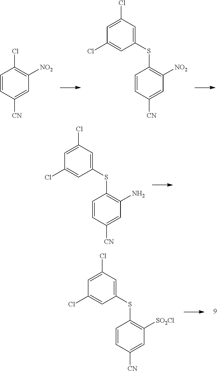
C1=CC([CN])=CC([NO2])=C1Cl.C1=CC([CN])=CC([NO2])=C1SC1=CC(Cl)=CC(Cl)=C1.C1=CC([CN])=CC(N)=C1SC1=CC(Cl)=CC(Cl)=C1.C1=CC([CN])=CC([SO2Cl])=C1SC1=CC(Cl)=CC(Cl)=C1
